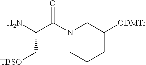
NC(C(N1CCCC([ODMTr])C1)=O)C[TBSO]
